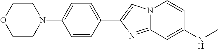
C1(C2=CN3C(=N2)C=C(NC)C=C3)=CC=C(N2CCOCC2)C=C1
